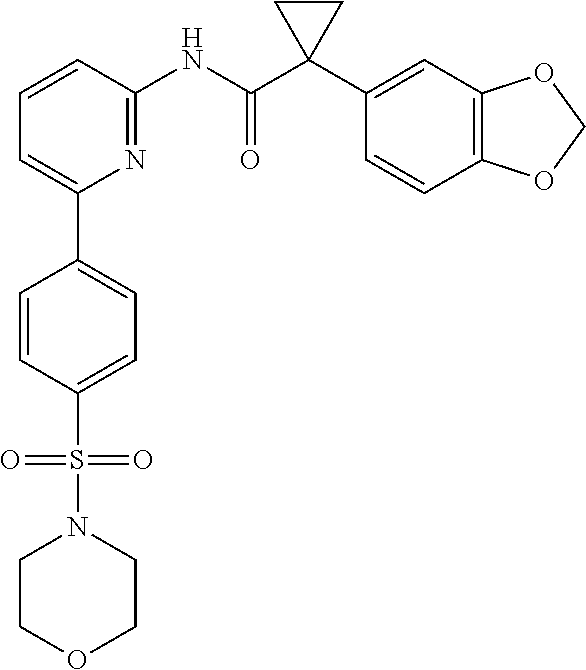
C1=CC(NC(C2(C3=CC4=C(C=C3)OCO4)CC2)=O)=NC(C2=CC=C(S(N3CCOCC3)(=O)=O)C=C2)=C1
